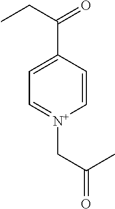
C1(C(CC)=O)=CC=[N+](CC(C)=O)C=C1
